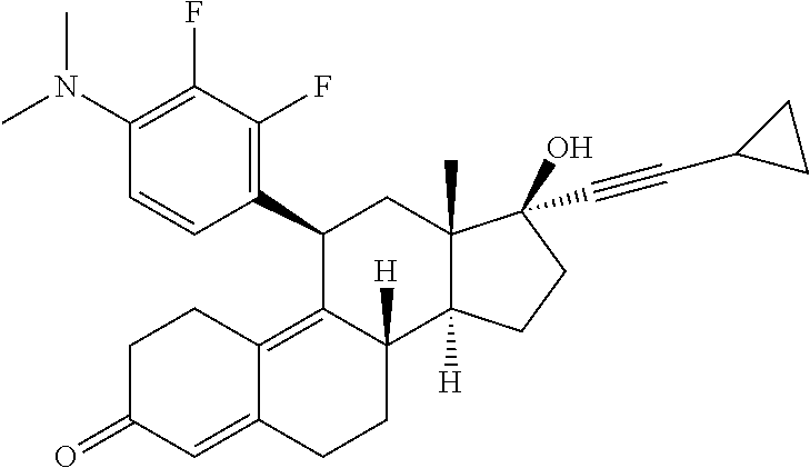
N(C1=C(F)C(F)=C(C2C3=C4C(=CC(=O)CC4)CCC3([H])C3([H])C(C)(C2)C(O)(C#CC2CC2)CC3)C=C1)(C)C
